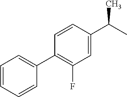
C1=CC=CC(C2=C(F)C=C(C(C)C)C=C2)=C1
